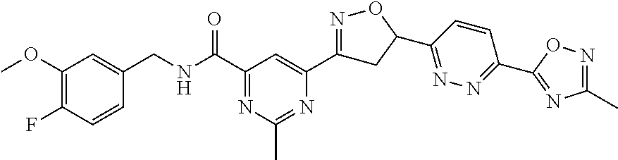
C1(OC)=C(F)C=CC(CNC(C2=NC(C)=NC(C3=NOC(C4=NN=C(C5=NC(C)=NO5)C=C4)C3)=C2)=O)=C1
